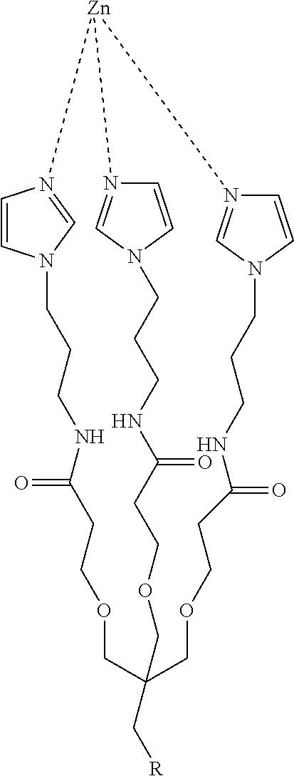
C1=CN2C=N1[Zn]1N3=CN(C=C3)CCCNC(=O)CCOCC(C[R])(COCCC(=O)NCCC2)COCCC(=O)NCCCN2C=N1C=C2
